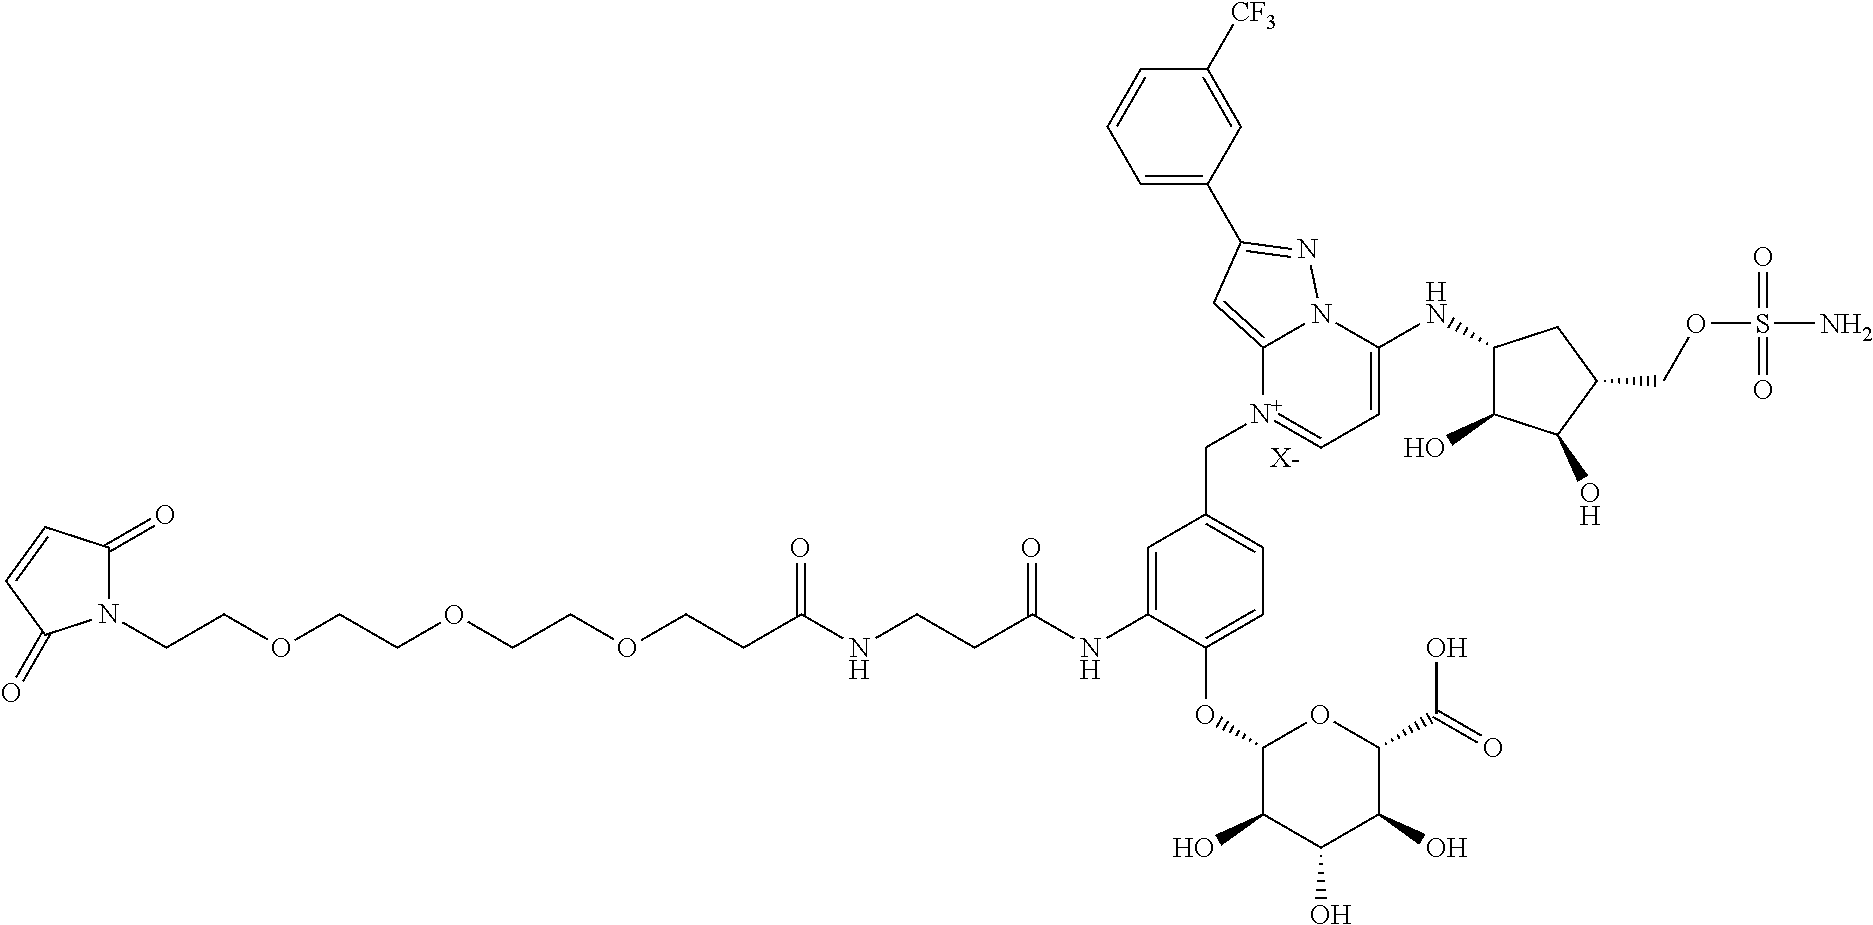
N1(CCOCCOCCOCCC(NCCC(NC2=CC(C[N+]3=CC=C(NC4C(O)C(O)C(COS(N)(=O)=O)C4)N4C3=CC(C3=CC=CC([CF3])=C3)=N4)=CC=C2OC2C(O)C(O)C(O)C(C(=O)O)O2)=O)=O)C(=O)C=CC1=O.[X-]
